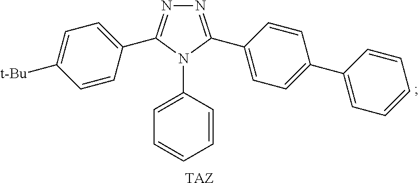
N1=C(C2=CC=C(C3=CC=CC=C3)C=C2)N(C2=CC=CC=C2)C(C2=CC=C([t-Bu])C=C2)=N1.[TAZ]
